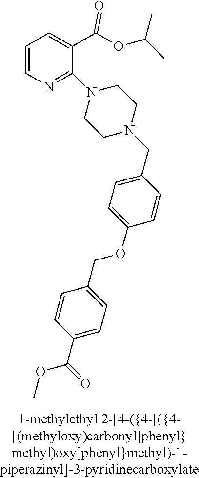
C1=CN=C(N2CCN(CC3=CC=C(OCC4=CC=C(C(OC)=O)C=C4)C=C3)CC2)C(C(OC(C)C)=O)=C1
